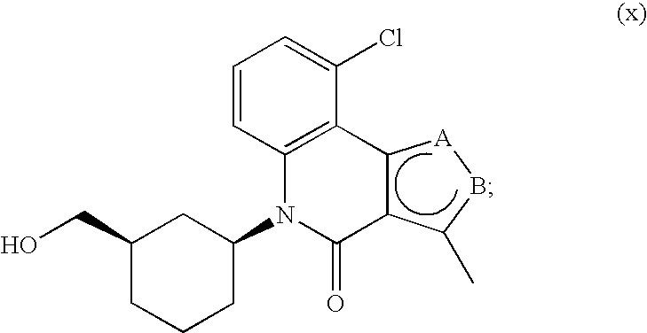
C1(CO)CCCC(N2C3=C(C(Cl)=CC=C3)C3C(C2=O)C(C)B[A]3)C1
